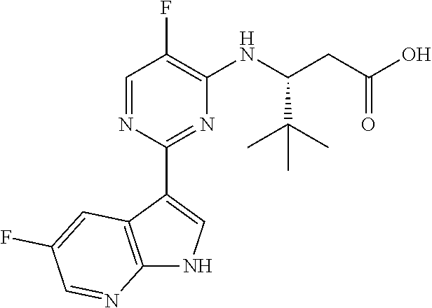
C1=NC(C2=CNC3=C2C=C(F)C=N3)=NC(NC(CC(O)=O)C(C)(C)C)=C1F
